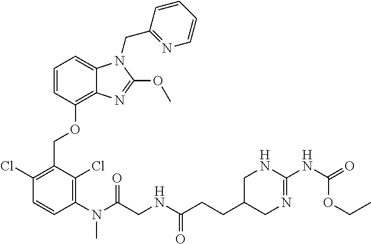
C1=CC(OCC2=C(Cl)C=CC(N(C)C(=O)CNC(=O)CCC3CN=C(NC(OCC)=O)NC3)=C2Cl)=C2C(=C1)N(CC1=NC=CC=C1)C(OC)=N2
